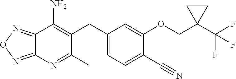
C1(CC2=C(N)C3=NON=C3N=C2C)=CC=C(C#N)C(OCC2(C(F)(F)F)CC2)=C1
